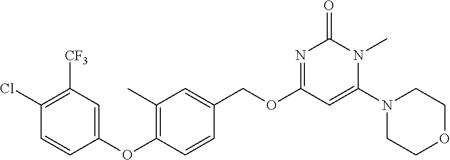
C1(OC2=C(C)C=C(COC3=NC(=O)N(C)C(N4CCOCC4)=C3)C=C2)=CC([CF3])=C(Cl)C=C1
